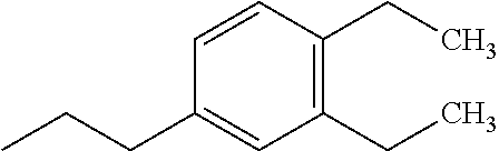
C1=CC(CC)=C(CC)C=C1CCC
